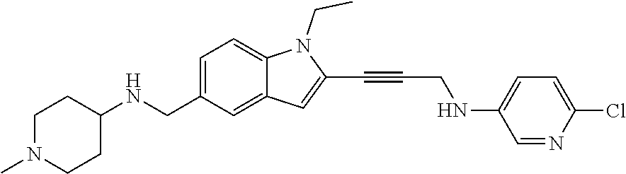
C(N1C2=CC=C(CNC3CCN(C)CC3)C=C2C=C1C#CCNC1=CC=C(Cl)N=C1)C
